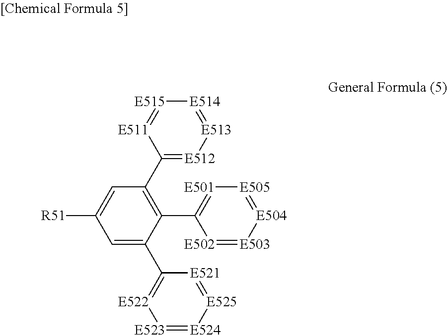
C1(C2=C(C3=[E501][E505]=[E504][E503]=[E502]3)C(C3=[E522][E523]=[E524][E525]=[E521]3)=CC([R51])=C2)=[E512][E513]=[E514][E515]=[E511]1
